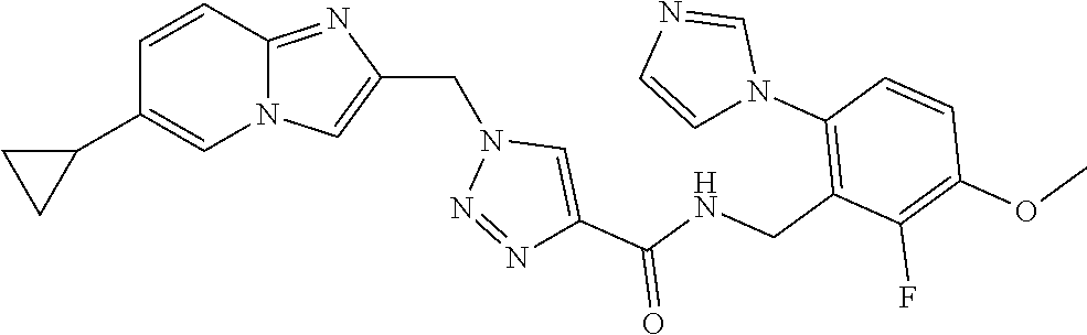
N12C(=NC(CN3N=NC(C(NCC4=C(N5C=NC=C5)C=CC(OC)=C4F)=O)=C3)=C1)C=CC(C1CC1)=C2
